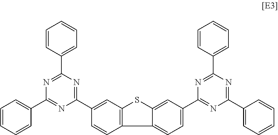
C1=CC(C2=NC(C3=CC=CC=C3)=NC(C3=CC4=C(C=C3)C3=CC=C(C5=NC(C6=CC=CC=C6)=NC(C6=CC=CC=C6)=N5)C=C3S4)=N2)=CC=C1
